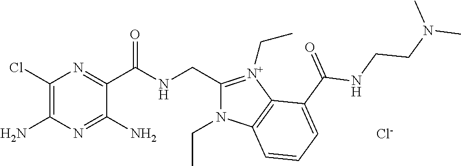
C1(Cl)=C(N)N=C(N)C(C(NCC2=[N+](CC)C3=C(N2CC)C=CC=C3C(=O)NCCN(C)C)=O)=N1.[Cl-]
